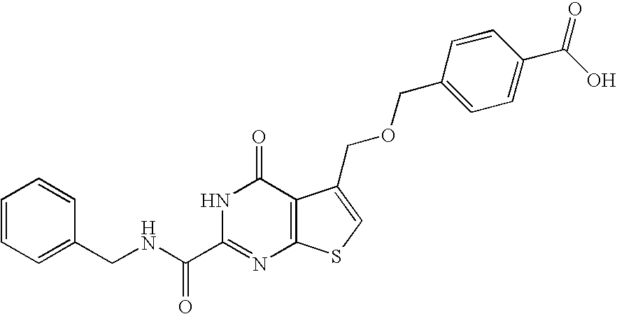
C1(CNC(C2=NC3=C(C(=O)N2)C(COCC2=CC=C(C(O)=O)C=C2)=CS3)=O)=CC=CC=C1
